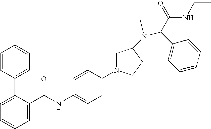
C1=C(C(NC2=CC=C(N3CC(N(C(C(=O)NCC)C4=CC=CC=C4)C)CC3)C=C2)=O)C(C2=CC=CC=C2)=CC=C1
